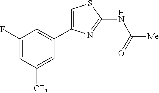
C1(F)=CC([CF3])=CC(C2=CSC(NC([Me])=O)=N2)=C1
